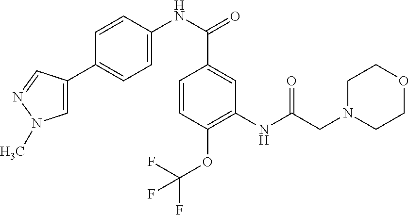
C1(NC(CN2CCOCC2)=O)=C(OC(F)(F)F)C=CC(C(NC2=CC=C(C3=CN(C)N=C3)C=C2)=O)=C1
